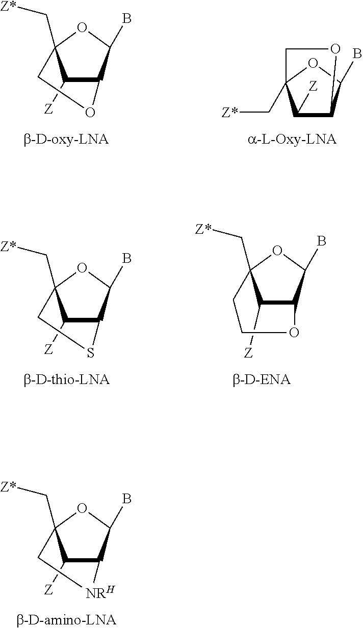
C1([Z])C2C(B)OC1(C[Z*])CO2.C1([Z])C2C(B)OC1(C[Z*])CO2.C1([Z])C2C(B)OC1(C[Z*])CS2.C1([Z])C2C(B)OC1(C[Z*])CCO2.C12C(B)OC(C[Z*])(C1[Z])C[NRH]2
